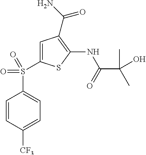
C1=C(S(C2=CC=C([CF3])C=C2)(=O)=O)SC(NC(C(O)(C)C)=O)=C1C(N)=O
